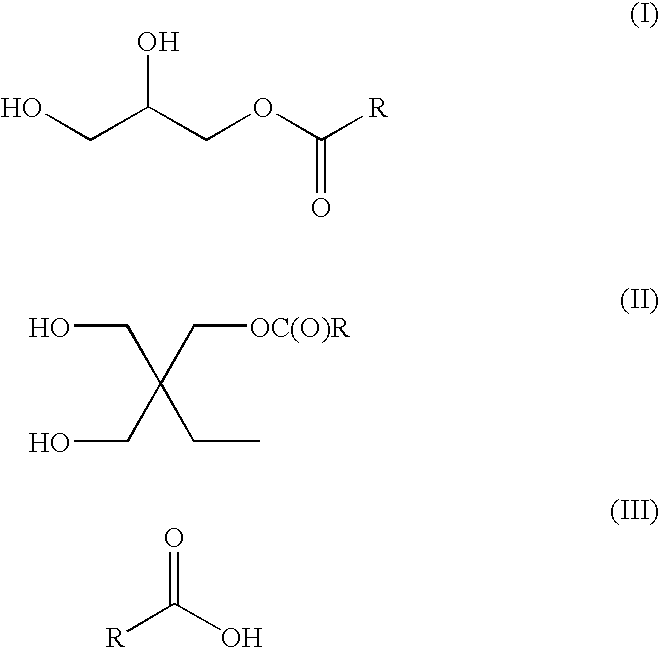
C(C(COC([R])=O)O)O.OCC(CO)(C[OC(O)R])CC.[R]C(O)=O
